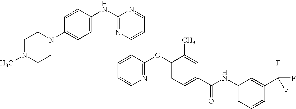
C1(NC2=CC=C(N3CCN(C)CC3)C=C2)=NC(C2=CC=CN=C2OC2=CC=C(C(NC3=CC=CC(C(F)(F)F)=C3)=O)C=C2C)=CC=N1
